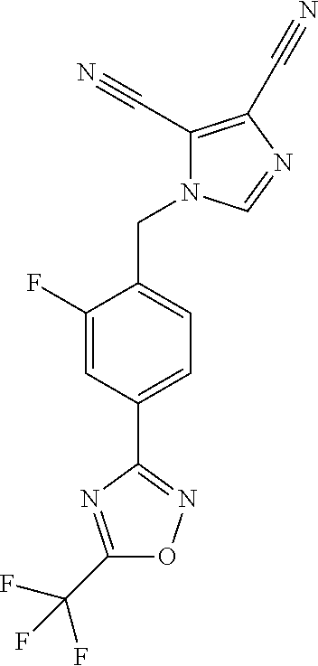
C1(F)=CC(C2=NOC(C(F)(F)F)=N2)=CC=C1CN1C(C#N)=C(C#N)N=C1
